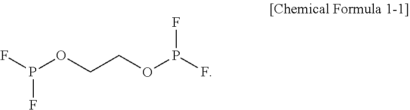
FP(OCCOP(F)F)F
